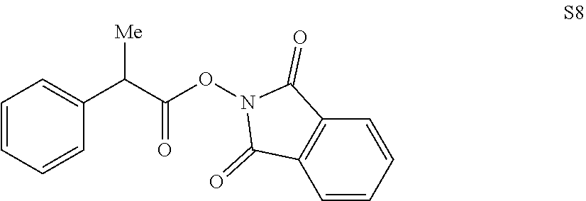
C1(C(C(ON2C(=O)C3=C(C2=O)C=CC=C3)=O)[Me])=CC=CC=C1
